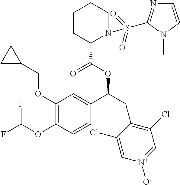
C1(OCC2CC2)=C(OC(F)F)C=CC(C(CC2=C(Cl)C=[N+]([O-])C=C2Cl)OC(=O)C2N(S(=O)(=O)C3=NC=CN3C)CCCC2)=C1
